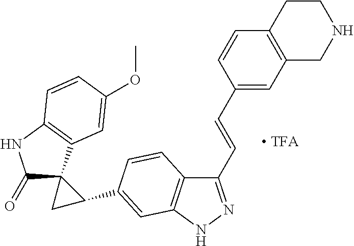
C1(=O)C2(C3=C(N1)C=CC(OC)=C3)CC2C1=CC2=C(C(C=CC3=CC4=C(C=C3)CCNC4)=NN2)C=C1
